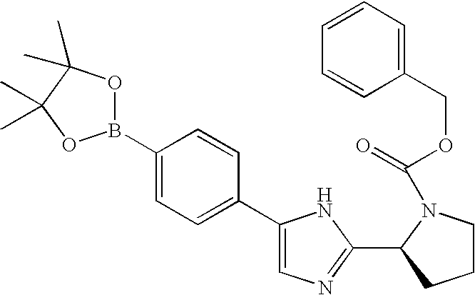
C1(B2OC(C)(C)C(C)(C)O2)=CC=C(C2=CN=C(C3N(C(=O)OCC4=CC=CC=C4)CCC3)N2)C=C1
